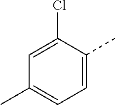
C1=C(Cl)C(C)=CC=C1C
